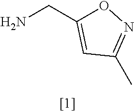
NCC1=CC(C)=NO1
